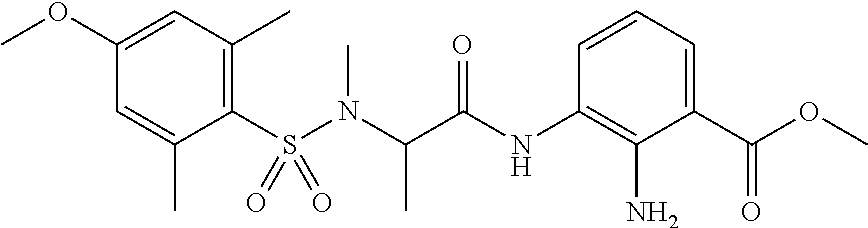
C1(S(N(C(C(NC2=C(N)C(C(OC)=O)=CC=C2)=O)C)C)(=O)=O)=C(C)C=C(OC)C=C1C
